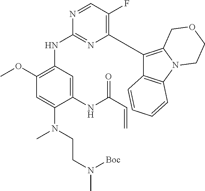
C1(C2=C(F)C=NC(NC3=C(OC)C=C(N(CCN([Boc])C)C)C(NC(C=C)=O)=C3)=N2)=C2N(C3=C1C=CC=C3)CCOC2
